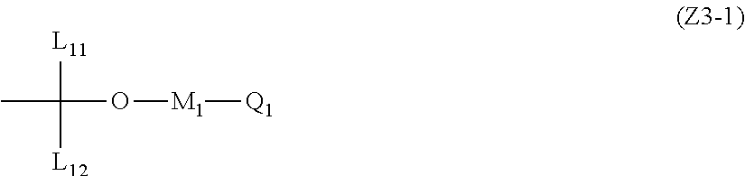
CC(O[M1][Q1])([L11])[L12]
